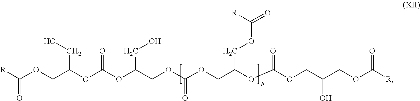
[R]C(OCC(OC(OC(CO)COC(=O)OCC(OC(=O)OCC(O)COC(=O)[R])COC(=O)[R])=O)CO)=O
